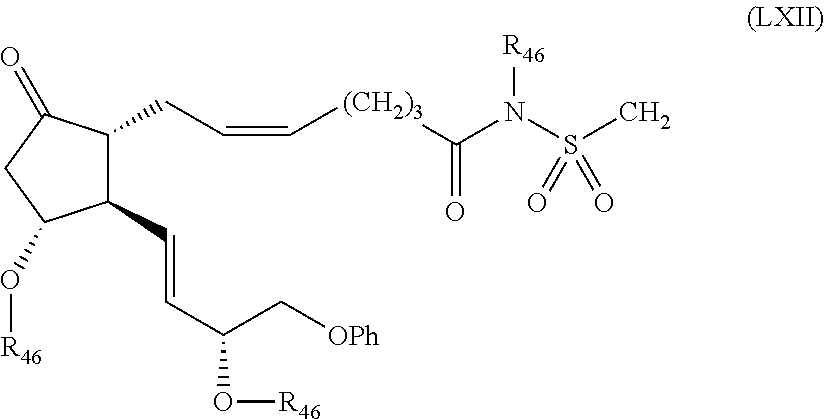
C1(C=CC(C[OPh])O[R46])C(CC=C[(CH2)3]C(N(S(C)(=O)=O)[R46])=O)C(=O)CC1O[R46]
